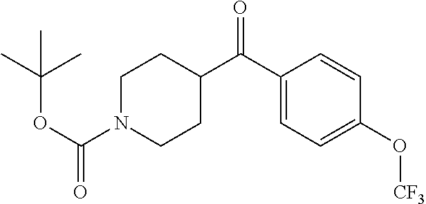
C1N(C(OC(C)(C)C)=O)CCC(C(C2=CC=C(O[CF3])C=C2)=O)C1
